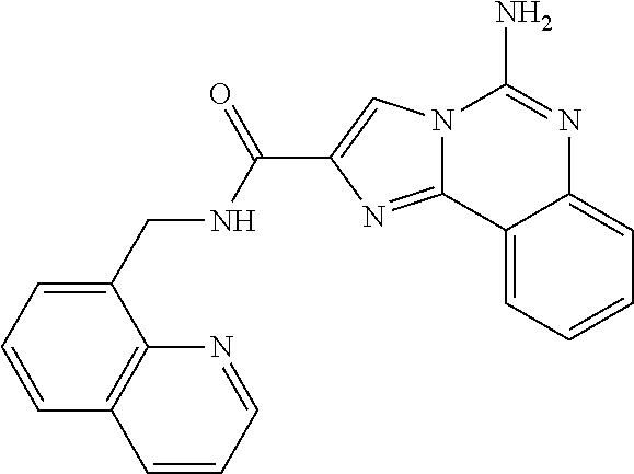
N12C(=NC(C(NCC3=CC=CC4=C3N=CC=C4)=O)=C1)C1=CC=CC=C1N=C2N
